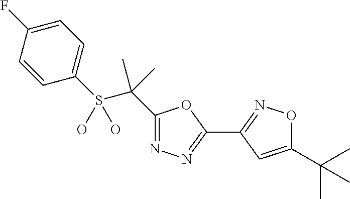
C1=C(F)C=CC(S(C(C)(C)C2=NN=C(C3=NOC(C(C)(C)C)=C3)O2)(O)O)=C1
